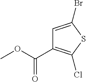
C1=C(Br)SC(Cl)=C1C(OC)=O
